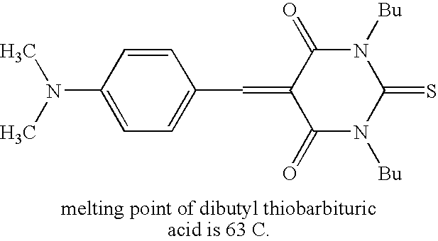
C1(N(C)C)=CC=C(C=C2C(=O)N([Bu])C(=S)N([Bu])C2=O)C=C1
